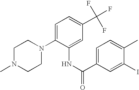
C1N(C)CCN(C2=CC=C(C(F)(F)F)C=C2NC(=O)C2=CC=C(C)C(I)=C2)C1
